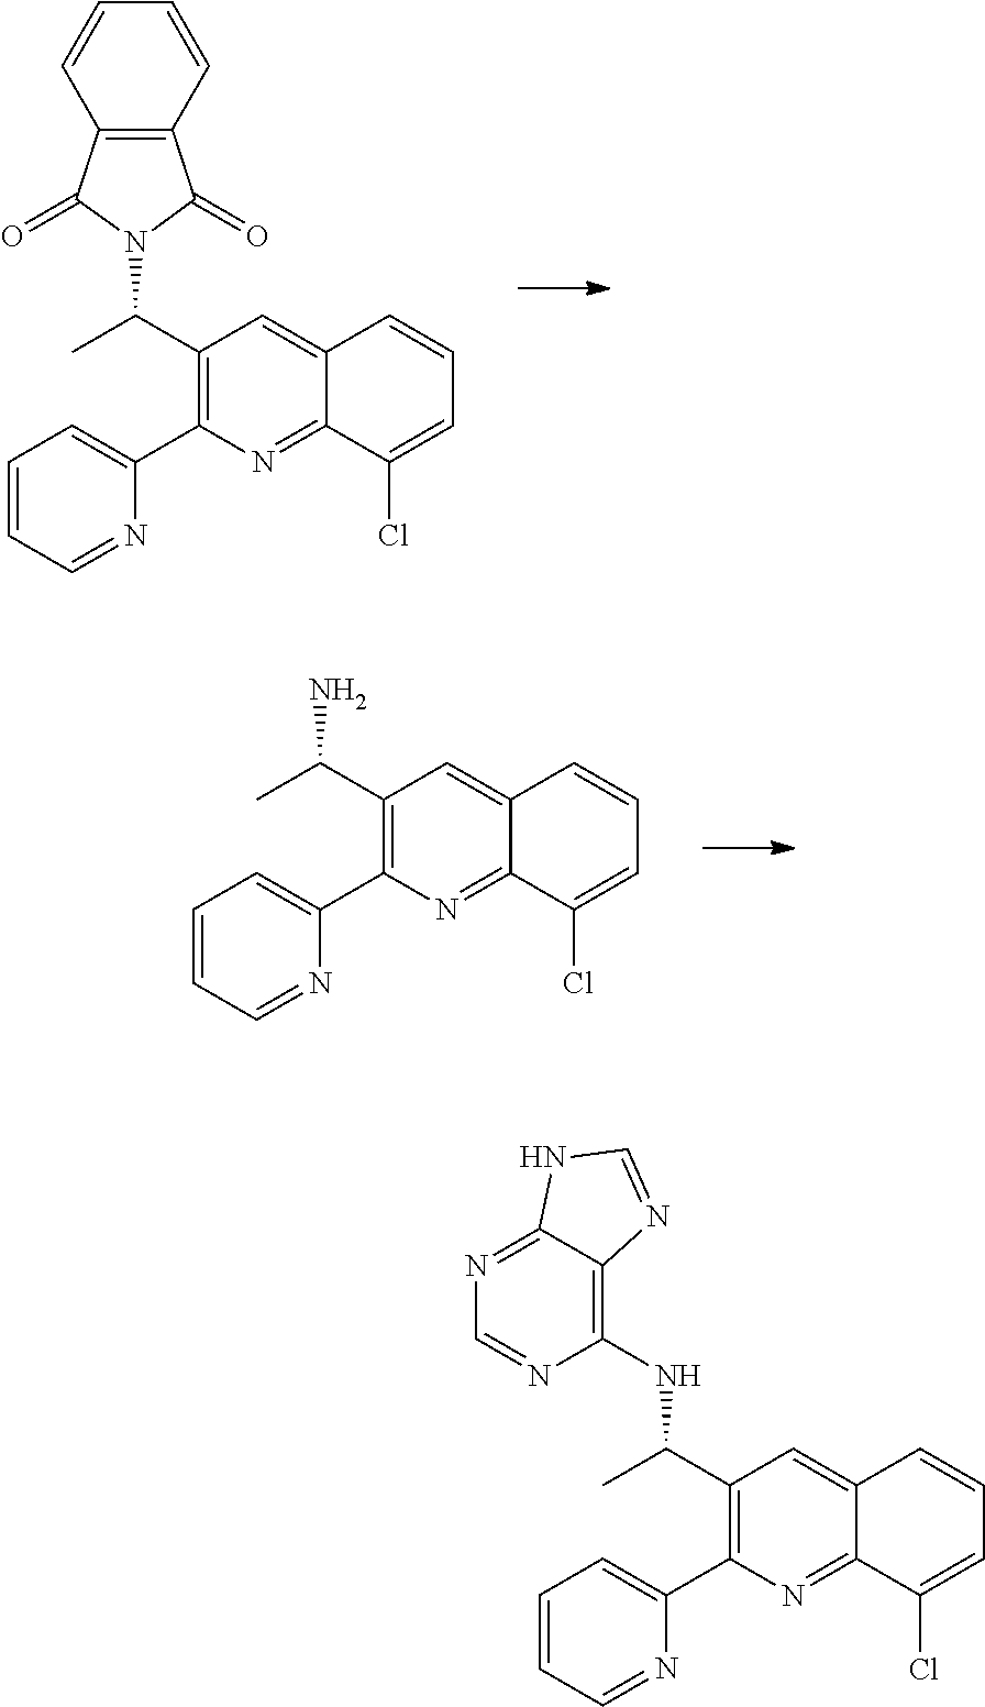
C1(C(C)N2C(=O)C3=C(C2=O)C=CC=C3)=C(C2=CC=CC=N2)N=C2C(=C1)C=CC=C2Cl.C1(C(C)N)=C(C2=CC=CC=N2)N=C2C(=C1)C=CC=C2Cl.C1(C(C)NC2=C3C(=NC=N2)NC=N3)=C(C2=CC=CC=N2)N=C2C(=C1)C=CC=C2Cl
